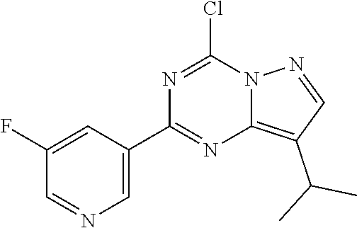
C1=C(C2=NC3=C(C(C)C)C=NN3C(Cl)=N2)C=C(F)C=N1
